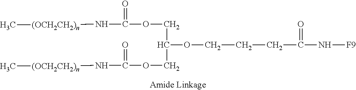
N(C(=O)CCCOC(COC(N[(OCH2CH2)n]C)=O)COC(N[(OCH2CH2)n]C)=O)[F9]
